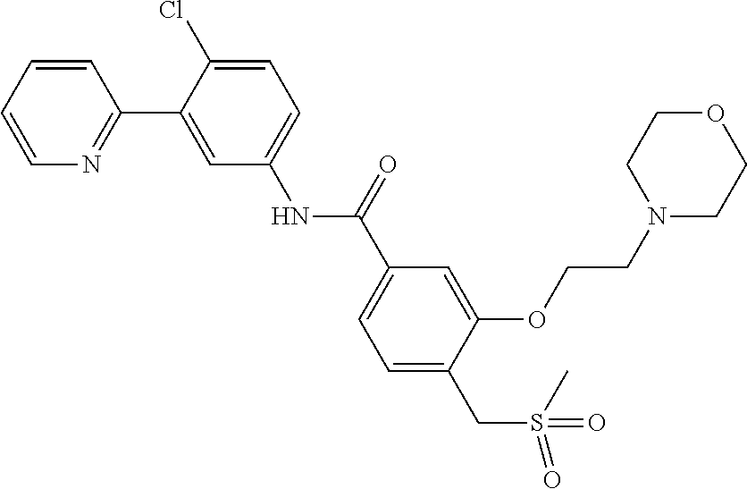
N1=C(C2=CC(NC(C3=CC=C(CS(=O)(=O)C)C(OCCN4CCOCC4)=C3)=O)=CC=C2Cl)C=CC=C1
